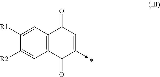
C12=C(C=C([R1])C([R2])=C1)C(=O)C=C(->C)C2=O
